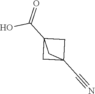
OC(=O)C12CC(C#N)(C1)C2
